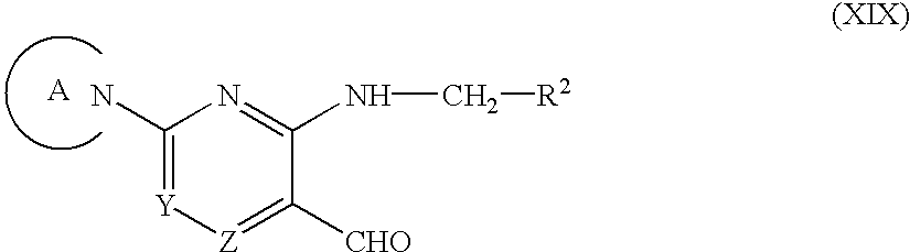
C1(N)=[Y][Z]=C([CHO])C(NC[R2])=N1.[A]
